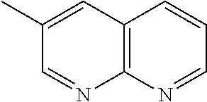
C1(C)=CC2=C(N=C1)N=CC=C2
